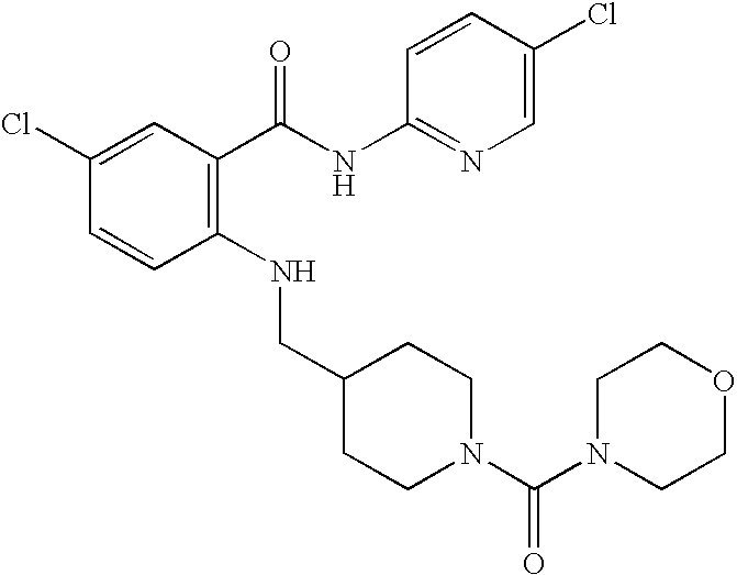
C1(Cl)=CC(C(NC2=NC=C(Cl)C=C2)=O)=C(NCC2CCN(C(N3CCOCC3)=O)CC2)C=C1
